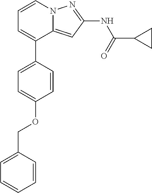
C12=CC(NC(C3CC3)=O)=NN1C=CC=C2C1=CC=C(OCC2=CC=CC=C2)C=C1
